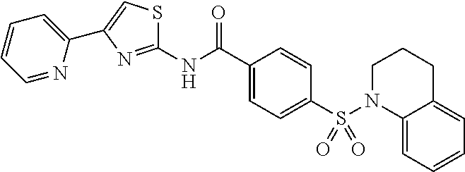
C1(NC(C2=CC=C(S(N3C4=CC=CC=C4CCC3)(=O)=O)C=C2)=O)=NC(C2=CC=CC=N2)=CS1
